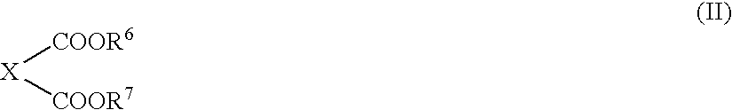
[X]([COOR6])[COOR7]
